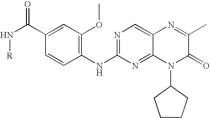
N(C(=O)C1=CC(OC)=C(NC2=NC=C3C(=N2)N(C2CCCC2)C(=O)C(C)=N3)C=C1)[R]
